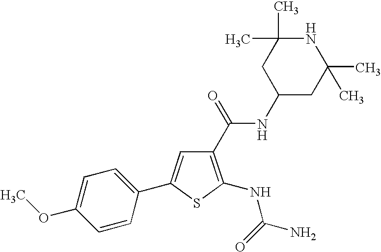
C1=C(OC)C=CC(C2=CC(C(=O)NC3CC(C)(C)NC(C)(C)C3)=C(NC(=O)N)S2)=C1
